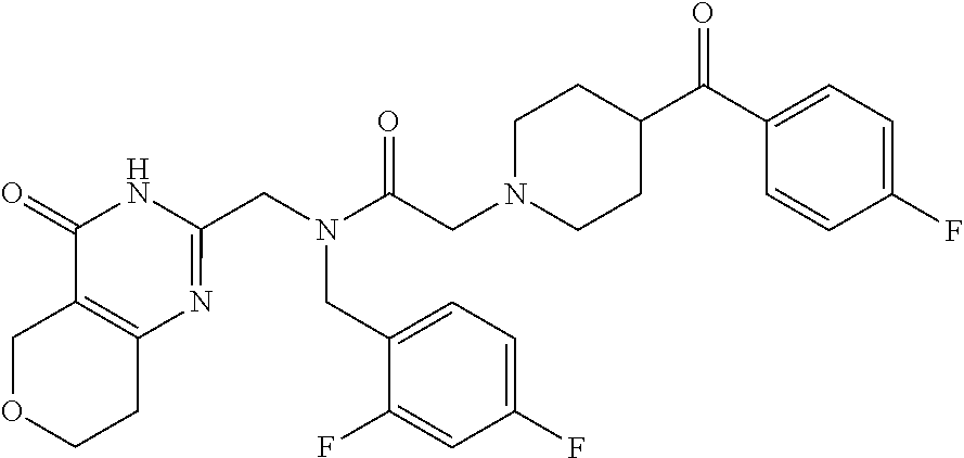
C12=C(COCC1)C(=O)NC(CN(C(CN1CCC(C(C3=CC=C(F)C=C3)=O)CC1)=O)CC1=CC=C(F)C=C1F)=N2
